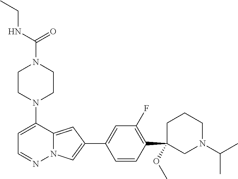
N1(C2=CC=NN3C2=CC(C2=CC(F)=C(C4(OC)CN(C(C)C)CCC4)C=C2)=C3)CCN(C(=O)NCC)CC1
